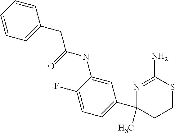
N1=C(N)SCCC1(C1=CC=C(F)C(NC(CC2=CC=CC=C2)=O)=C1)C
